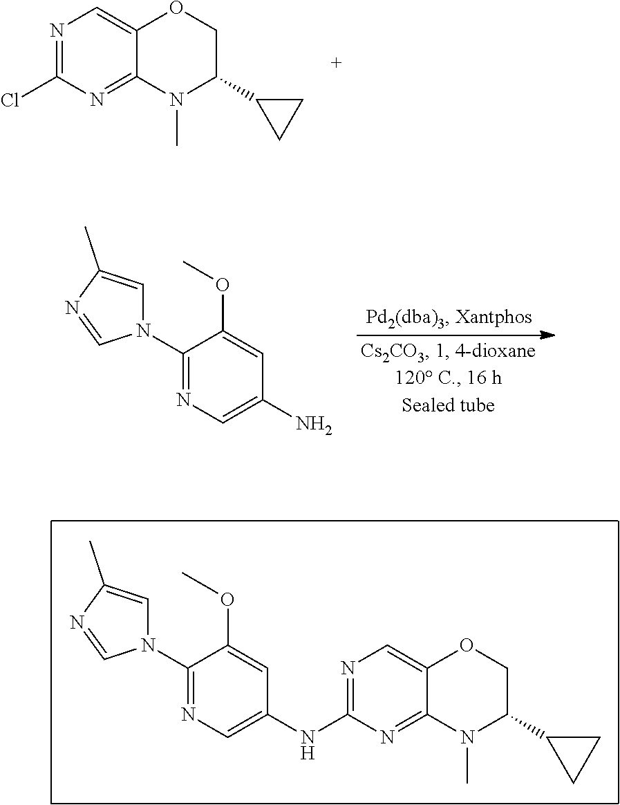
N1=C(Cl)N=C2C(=C1)OCC(C1CC1)N2C.C1(N2C=C(C)N=C2)=NC=C(N)C=C1OC.N1=C(NC2=CN=C(N3C=C(C)N=C3)C(OC)=C2)N=C2C(=C1)OCC(C1CC1)N2C
